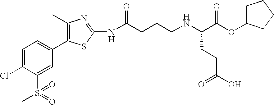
C1=C(Cl)C(S(=O)(C)=O)=CC(C2=C(C)N=C(NC(CCCNC(C(OC3CCCC3)=O)CCC(=O)O)=O)S2)=C1
